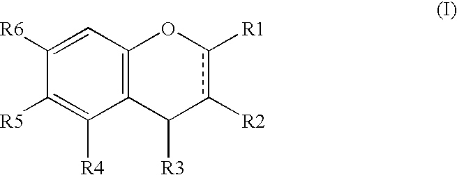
C12=C(C=C([R6])C([R5])=C1[R4])Oc([R1])c([R2])C2[R3]
